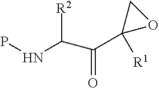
PNC(C(C1([R1])OC1)=O)[R2]
